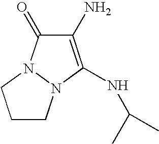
C1(N)=C(NC(C)C)N2N(C1=O)CCC2
